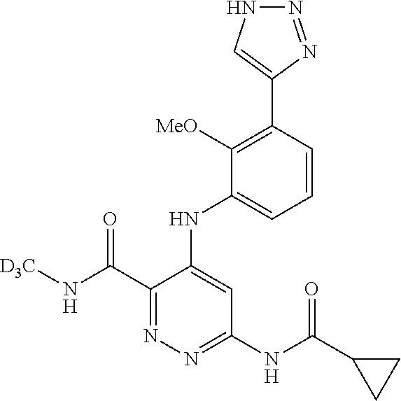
C1=CC(C2=CNN=N2)=C([MeO])C(NC2=CC(NC(C3CC3)=O)=NN=C2C(N[D3C])=O)=C1
